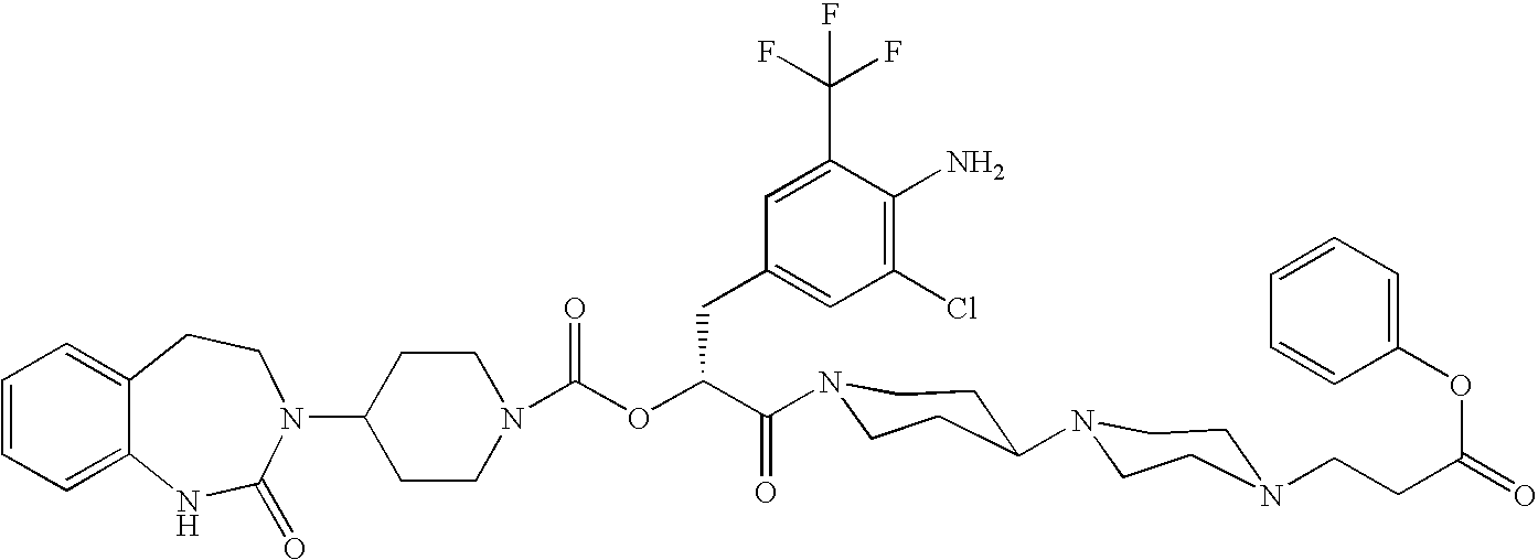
C12=CC=CC=C1NC(=O)N(C1CCN(C(OC(C(=O)N3CCC(N4CCN(CCC(=O)OC5=CC=CC=C5)CC4)CC3)CC3=CC(Cl)=C(N)C(C(F)(F)F)=C3)=O)CC1)CC2
